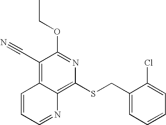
C1(C#N)=C2C(=C(SCC3=CC=CC=C3Cl)N=C1OCC)N=CC=C2
